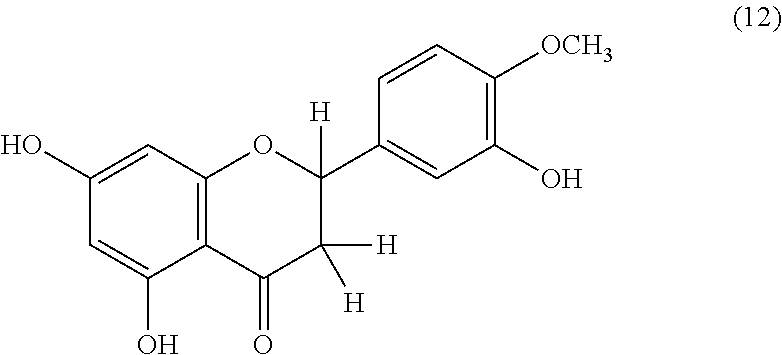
C12=C(C=C(O)C=C1O)OC(C1=CC(O)=C([OCH3])C=C1)([H])C([H])([H])C2=O
